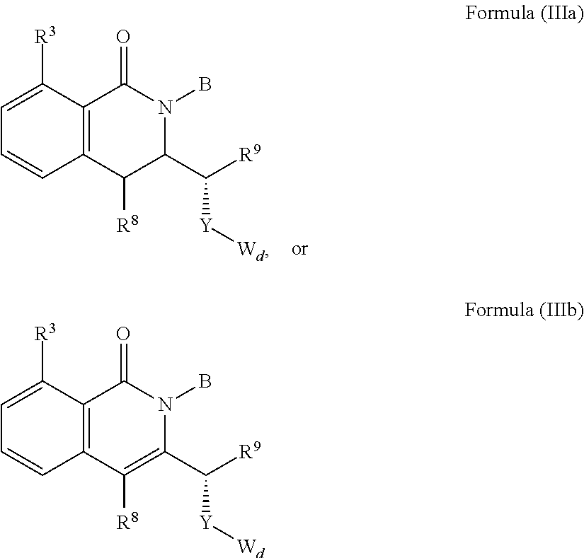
C1=C([R3])C2=C(C=C1)C([R8])C(C([Y][Wd])[R9])N(B)C2=O.C1=C([R3])C2=C(C=C1)C([R8])=C(C([Y][Wd])[R9])N(B)C2=O
